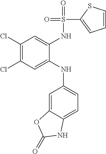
C1(Cl)=C(Cl)C=C(NC2=CC=C3C(=C2)OC(=O)N3)C(NS(=O)(=O)C2=CC=CS2)=C1
